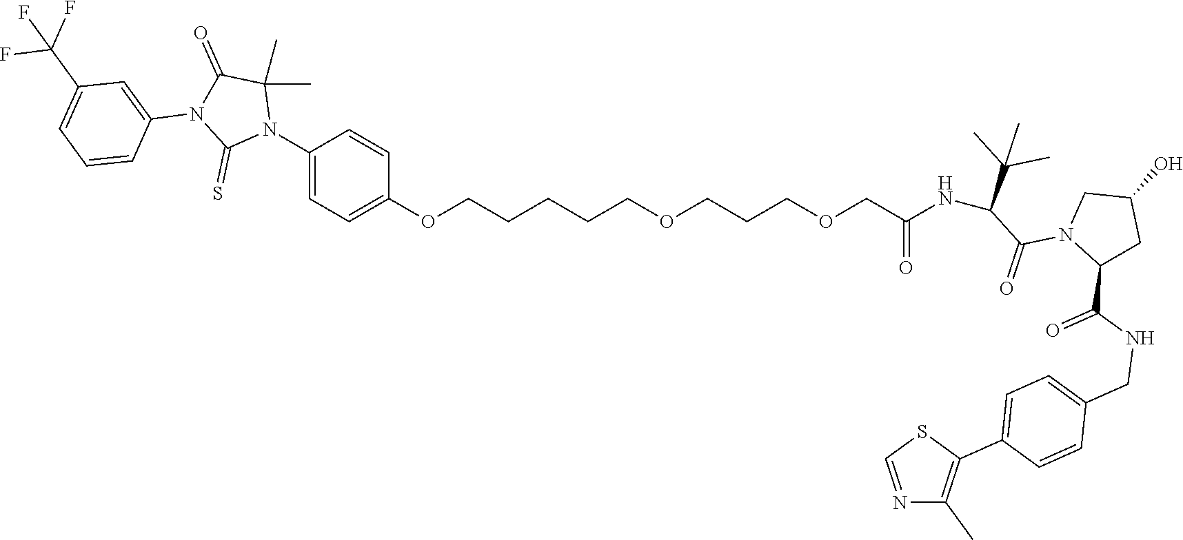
C1(N2C(C)(C)C(=O)N(C3=CC(C(F)(F)F)=CC=C3)C2=S)=CC=C(OCCCCCOCCCOCC(=O)NC(C(N2C(C(NCC3=CC=C(C4=C(C)N=CS4)C=C3)=O)CC(O)C2)=O)C(C)(C)C)C=C1
